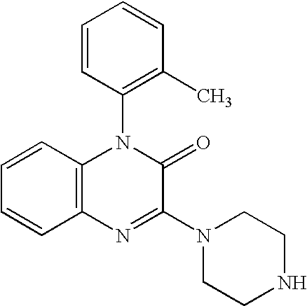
C1=CC2=C(C=C1)N=C(N1CCNCC1)C(=O)N2C1=C(C)C=CC=C1
